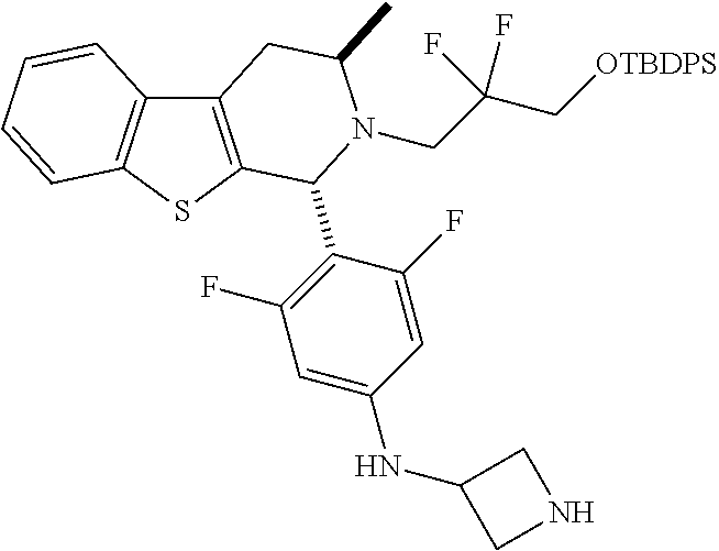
C1(F)=CC(NC2CNC2)=CC(F)=C1C1C2=C(C3=C(S2)C=CC=C3)CC(C)N1CC(C[OTBDPS])(F)F
